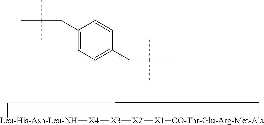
[Leu-His-Asn-Leu-NH]1[X4][X3][X2][X1][CO-Thr-Glu-Arg-Met-Ala]CC1.C1(CC(C)(C)C)=CC=C(CC(C)(C)C)C=C1
